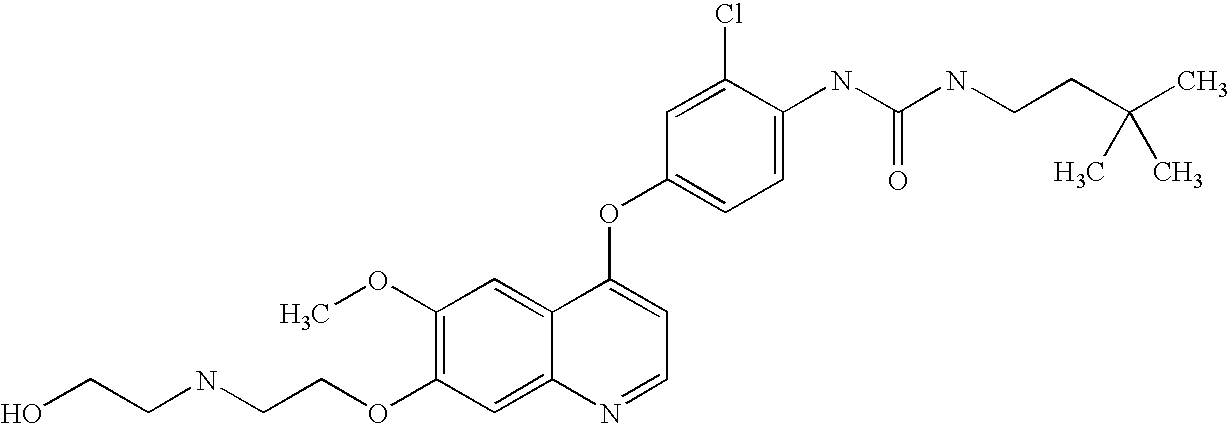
C1(OC)=C(OCCNCCO)C=C2C(=C1)C(OC1=CC=C(NC(NCCC(C)(C)C)=O)C(Cl)=C1)=CC=N2
